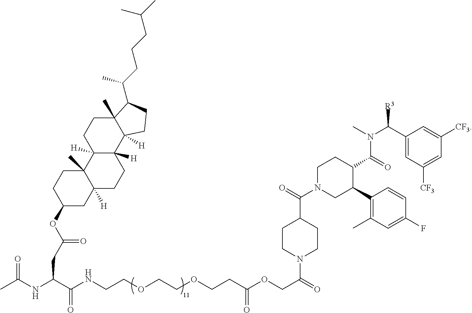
C1(OC(=O)CC(NC(C)=O)C(NCCOCCOCCC(OCC(=O)N2CCC(C(N3CCC(C(N(C([R3])C4=CC([CF3])=CC([CF3])=C4)C)=O)C(C4=C(C)C=C(F)C=C4)C3)=O)CC2)=O)=O)CC2([H])C(C)(CC1)C1([H])C([H])(CC2)C2([H])C(C)(CC1)C(C(CCCC(C)C)C)CC2
